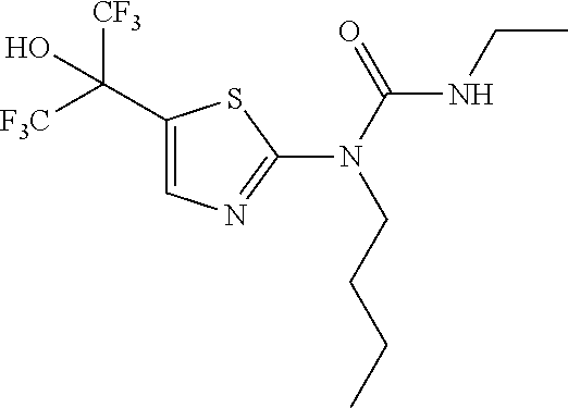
C1(C([F3C])([CF3])O)=CN=C(N(C(=O)NCC)CCCC)S1
